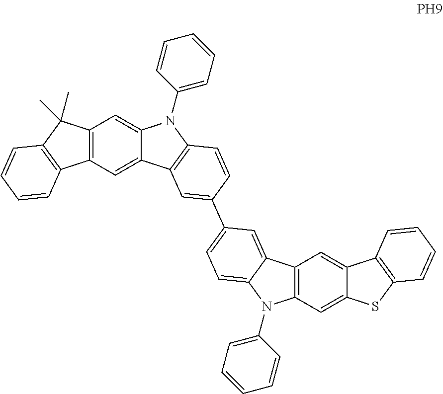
C12=C(C=C3C(=C1)N(C1=CC=CC=C1)C1=C3C=C(C3=CC=C4C(=C3)C3=C(N4C4=CC=CC=C4)C=C4C(=C3)C3=C(S4)C=CC=C3)C=C1)C1=C(C2(C)C)C=CC=C1
